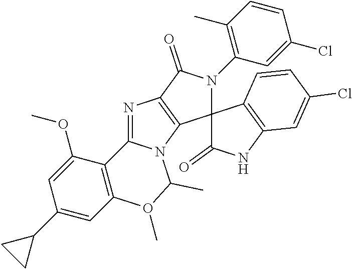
N1=C2N(C3=C1C(=O)N(C1=C(C)C=CC(Cl)=C1)C31C(=O)NC3=C1C=CC(Cl)=C3)C(C)O(C)C1=C2C(OC)=CC(C2CC2)=C1
